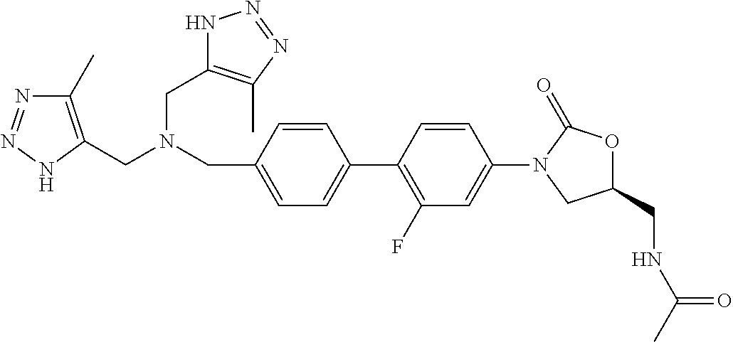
C1=C(CN(CC2=C(C)N=NN2)CC2=C(C)N=NN2)C=CC(C2=C(F)C=C(N3CC(CNC(C)=O)OC3=O)C=C2)=C1
